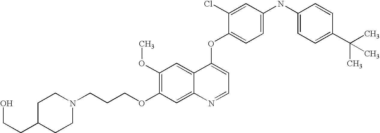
C(CCOC1=C(OC)C=C2C(=C1)N=CC=C2OC1=CC=C(NC2=CC=C(C(C)(C)C)C=C2)C=C1Cl)N1CCC(CCO)CC1
